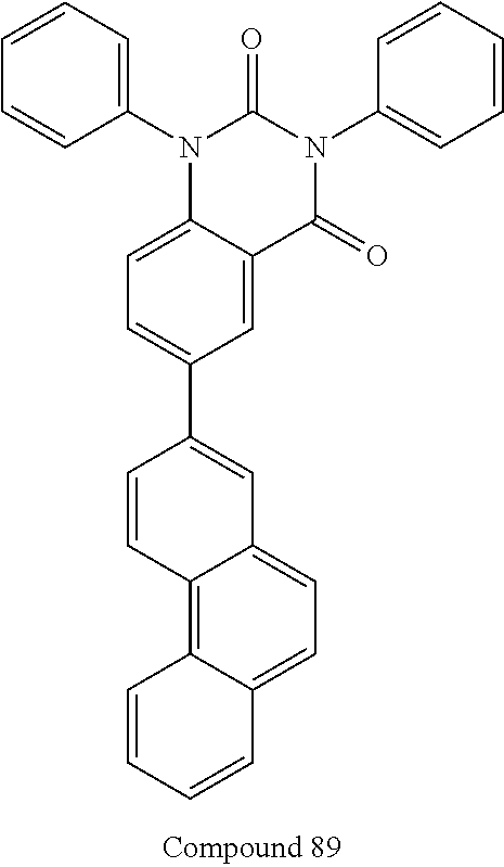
C1=CC=C(N2C3=CC=C(C4=CC5=CC=C6C(=C5C=C4)C=CC=C6)C=C3C(=O)N(C3=CC=CC=C3)C2=O)C=C1
